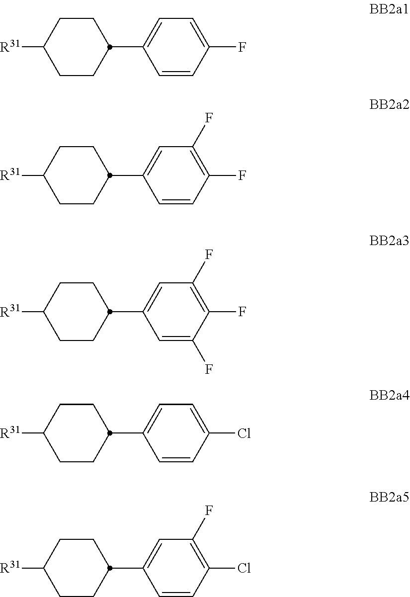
[R31]C1CCC(C2=CC=C(F)C=C2)CC1.[R31]C1CCC(C2=CC(F)=C(F)C=C2)CC1.[R31]C1CCC(C2=CC(F)=C(F)C(F)=C2)CC1.[R31]C1CCC(C2=CC=C(Cl)C=C2)CC1.[R31]C1CCC(C2=CC(F)=C(Cl)C=C2)CC1
